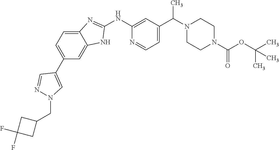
C1(C2=CC=C3C(=C2)NC(NC2=CC(C(N4CCN(C(OC(C)(C)C)=O)CC4)C)=CC=N2)=N3)=CN(CC2CC(F)(F)C2)N=C1
